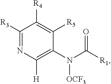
C1([H])=C(N(C([R1])=O)[OCF3])C([R5])=C([R4])C([R3])=N1
